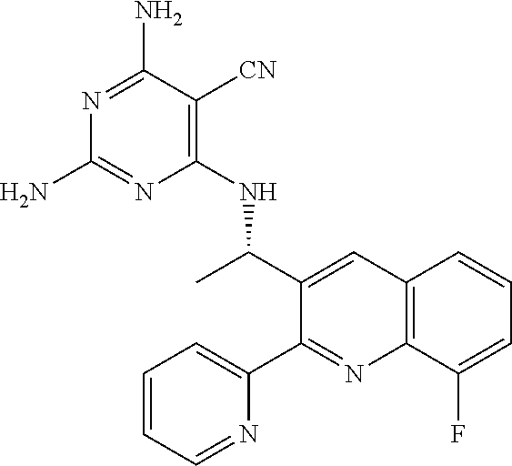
C12=C(C(F)=CC=C1)N=C(C1=CC=CC=N1)C(C(C)NC1=C([CN])C(N)=NC(N)=N1)=C2
